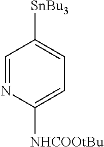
C1=NC([NHCOOtBu])=CC=C1[SnBu3]
